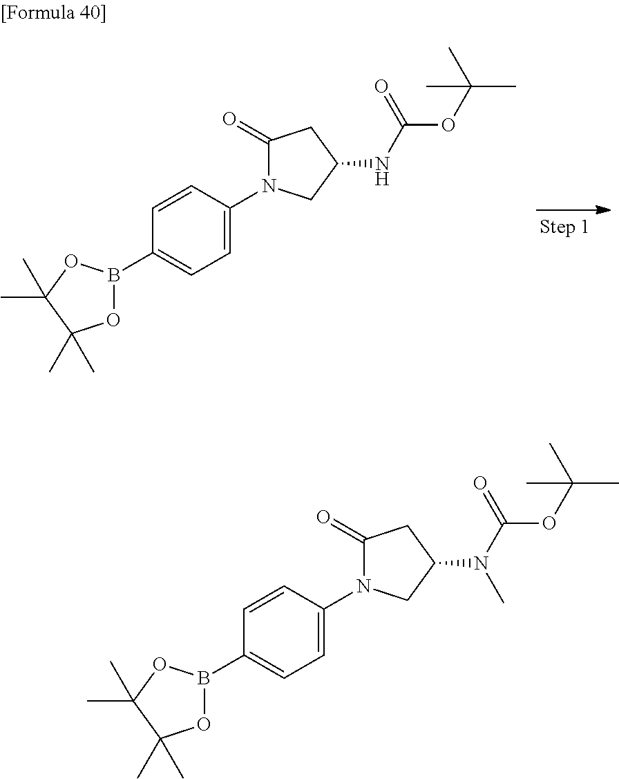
C1=C(N2C(=O)CC(NC(OC(C)(C)C)=O)C2)C=CC(B2OC(C)(C)C(C)(C)O2)=C1.C1=C(N2C(=O)CC(N(C(OC(C)(C)C)=O)C)C2)C=CC(B2OC(C)(C)C(C)(C)O2)=C1
